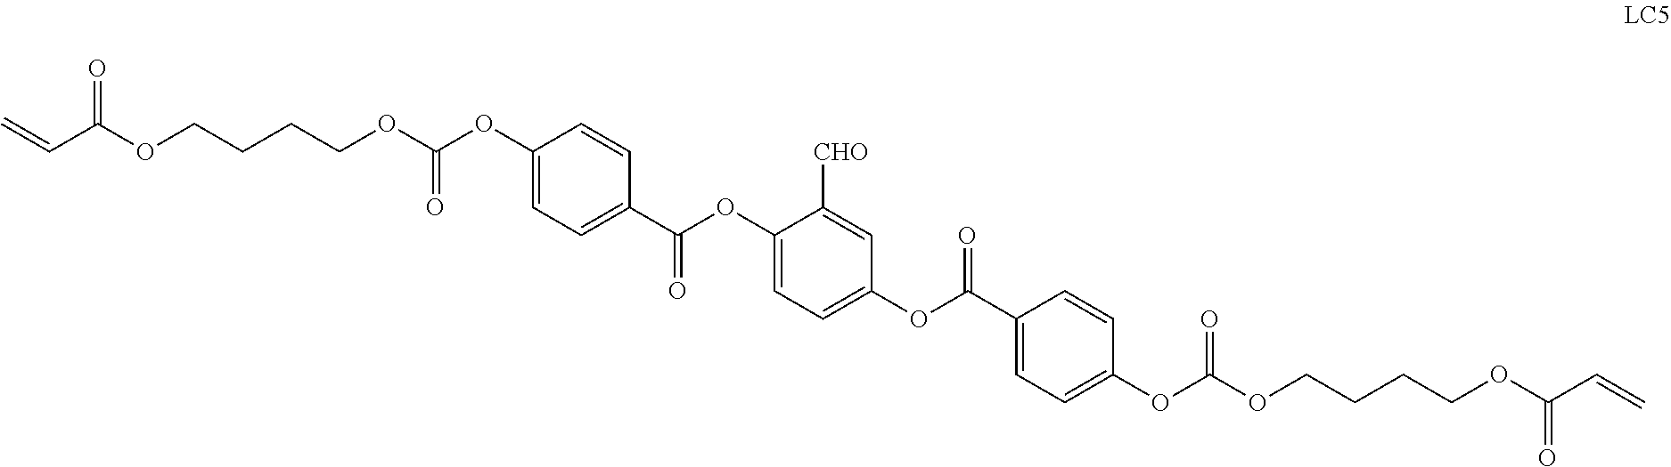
C1(OC(OCCCCOC(C=C)=O)=O)=CC=C(C(OC2=CC=C(OC(C3=CC=C(OC(OCCCCOC(C=C)=O)=O)C=C3)=O)C=C2[CHO])=O)C=C1
